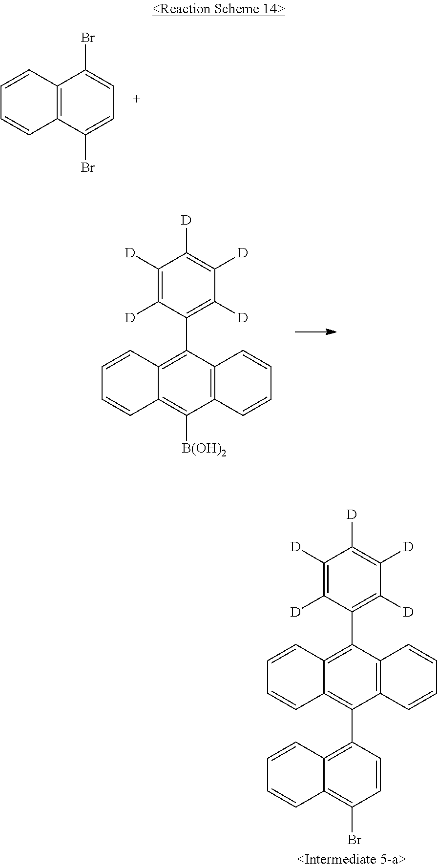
C12=C(C(Br)=CC=C1Br)C=CC=C2.C1([D])=C([D])C(C2=C3C(=C([B(OH)2])C4=C2C=CC=C4)C=CC=C3)=C([D])C([D])=C1[D].C1([D])=C([D])C(C2=C3C(=C(C4=C5C(=C(Br)C=C4)C=CC=C5)C4=C2C=CC=C4)C=CC=C3)=C([D])C([D])=C1[D]
